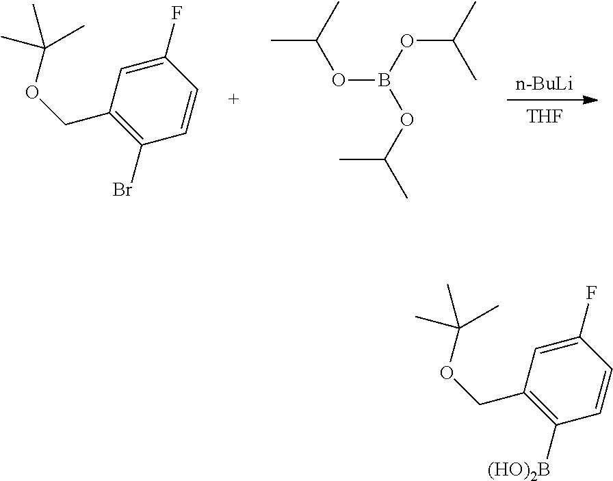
[THF].[n-BuLi].C1(F)=CC(COC(C)(C)C)=C(Br)C=C1.CC(C)OB(OC(C)C)OC(C)C.C1(F)=CC(COC(C)(C)C)=C([(HO)2B])C=C1
